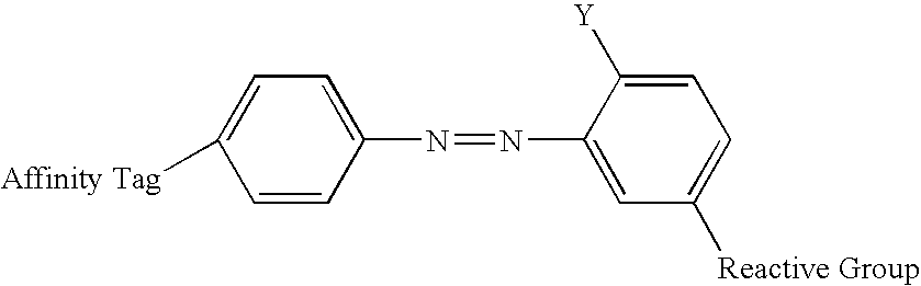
C1=CC(N=NC2=CC([Reactive Group])=CC=C2[Y])=CC=C1[Affinity Tag]
